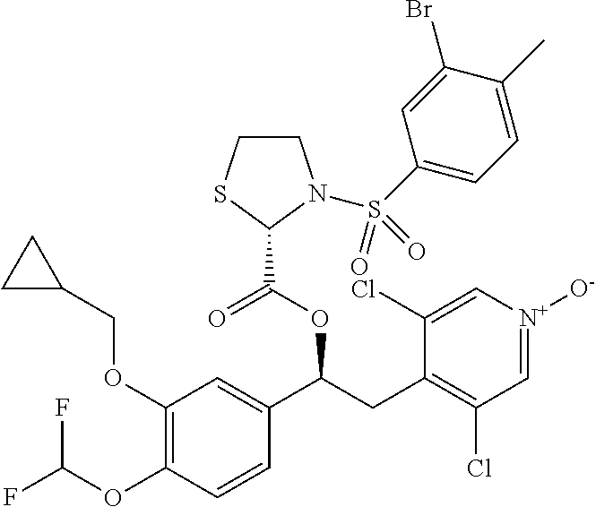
C1(OCC2CC2)=C(OC(F)F)C=CC(C(CC2=C(Cl)C=[N+]([O-])C=C2Cl)OC(=O)C2N(S(C3=CC=C(C)C(Br)=C3)(=O)=O)CCS2)=C1
